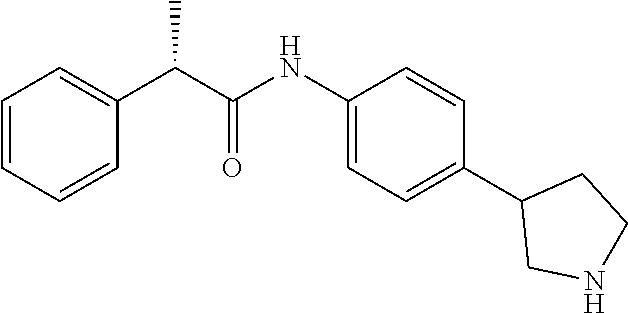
C1=CC=CC(C(C(NC2=CC=C(C3CNCC3)C=C2)=O)C)=C1
